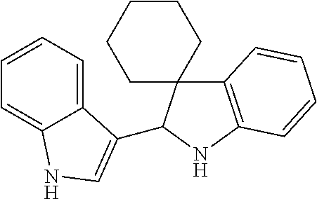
C12=CC=CC=C1NC=C2C1C2(CCCCC2)C2=C(N1)C=CC=C2
